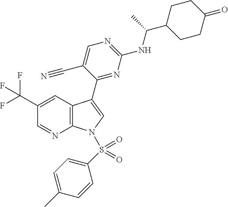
C1(C(F)(F)F)=CC2=C(N=C1)N(S(C1=CC=C(C)C=C1)(=O)=O)C=C2C1=NC(NC(C2CCC(=O)CC2)C)=NC=C1C#N
